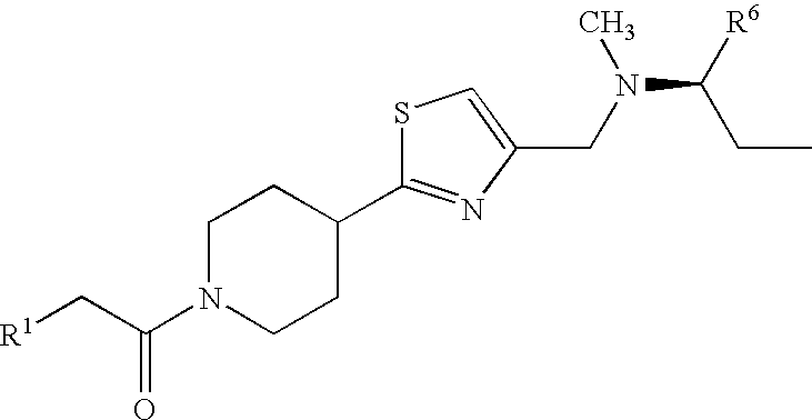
C1N(C(C[R1])=O)CCC(C2=NC(CN(C(CC)[R6])C)=CS2)C1
